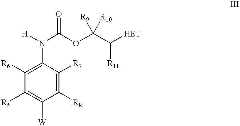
C1(N([H])C(OC(C([HET])[R11])([R9])[R10])=O)=C([R6])C([R5])=C([W])C([R8])=C1[R7]
